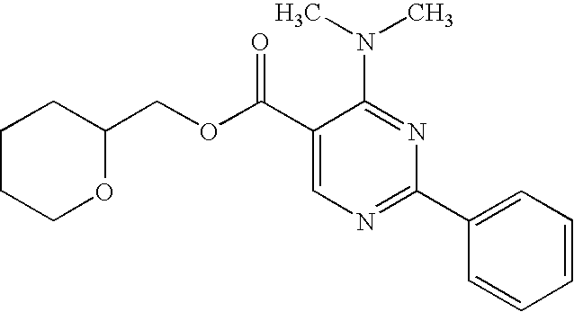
C1(C(OCC2CCCCO2)=O)=CN=C(C2=CC=CC=C2)N=C1N(C)C
